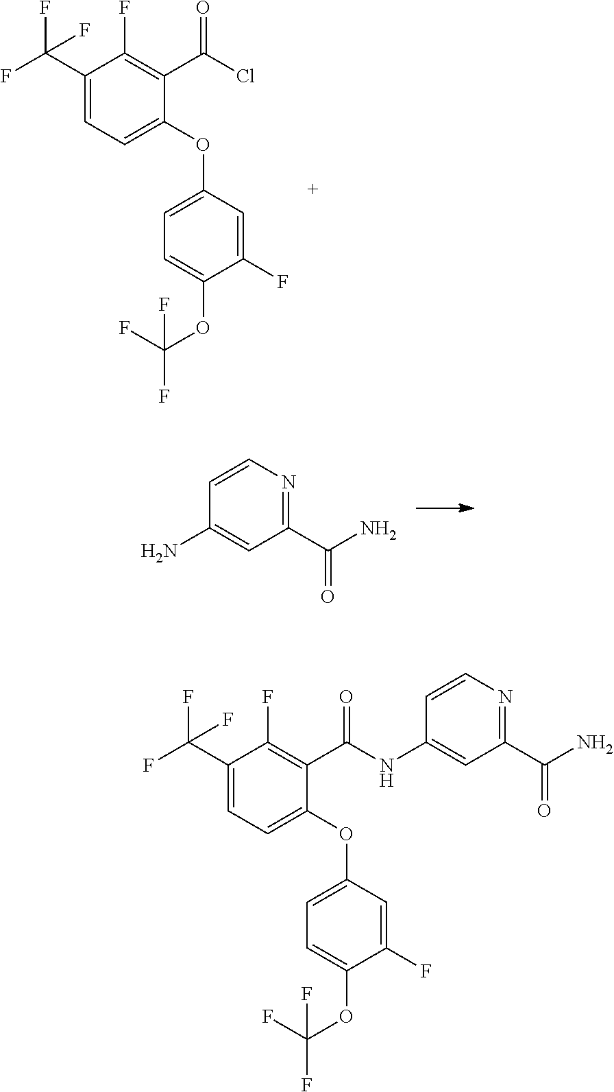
C1(OC2=CC=C(OC(F)(F)F)C(F)=C2)=CC=C(C(F)(F)F)C(F)=C1C(Cl)=O.NC1=CC(C(N)=O)=NC=C1.C1(OC2=CC=C(OC(F)(F)F)C(F)=C2)=CC=C(C(F)(F)F)C(F)=C1C(NC1=CC(C(N)=O)=NC=C1)=O
